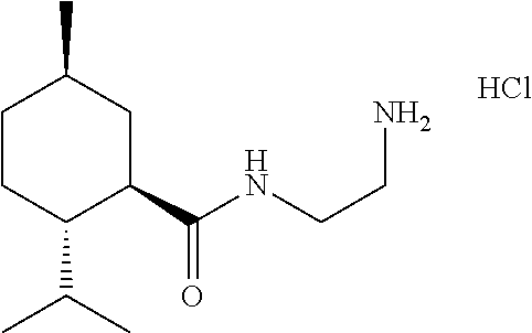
C1CC(C(C)C)C(C(NCCN)=O)CC1C.Cl
